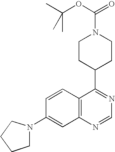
C12=C(N=CN=C1C1CCN(C(OC(C)(C)C)=O)CC1)C=C(N1CCCC1)C=C2
